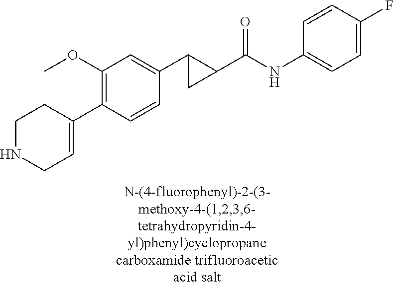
C1(OC)=C(C2=CCNCC2)C=CC(C2C(C(NC3=CC=C(F)C=C3)=O)C2)=C1
